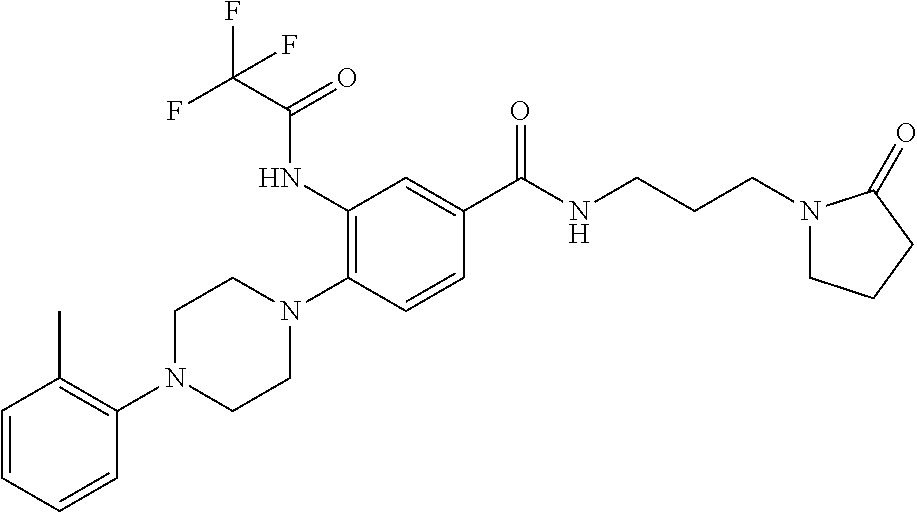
C1=CC=CC(N2CCN(C3=C(NC(C(F)(F)F)=O)C=C(C(NCCCN4CCCC4=O)=O)C=C3)CC2)=C1C
